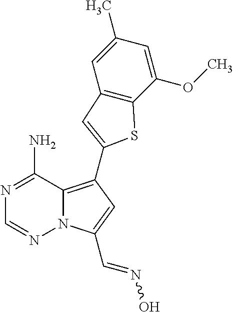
N1=C(N)C2=C(C3=CC4=C(S3)C(OC)=CC(C)=C4)C=C(C=NO)N2N=C1
